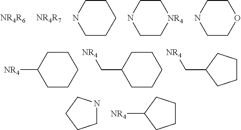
[NR4R6].[NR4R7].C1CCNCC1.[NR4]1CCNCC1.O1CCNCC1.C1NCCC1.C1CCC([NR4])C1.C1CCC([NR4])CC1.C1CCC(C[NR4])CC1.C1(C[NR4])CCCC1
